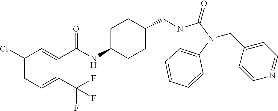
C1(Cl)=CC=C(C(F)(F)F)C(C(NC2CCC(CN3C4=C(N(CC5=CC=NC=C5)C3=O)C=CC=C4)CC2)=O)=C1
